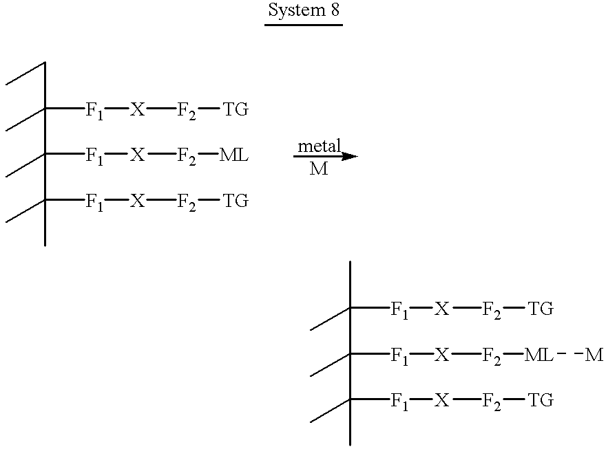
CCC(C)(C(C)(C(C)(C)[F1][X][F2][TG])[F1][X][F2][ML])[F1][X][F2][TG].CC(C)(C(C)(C(C)(C)[F1][X][F2][TG])[F1][X][F2][ML][M])[F1][X][F2][TG]
